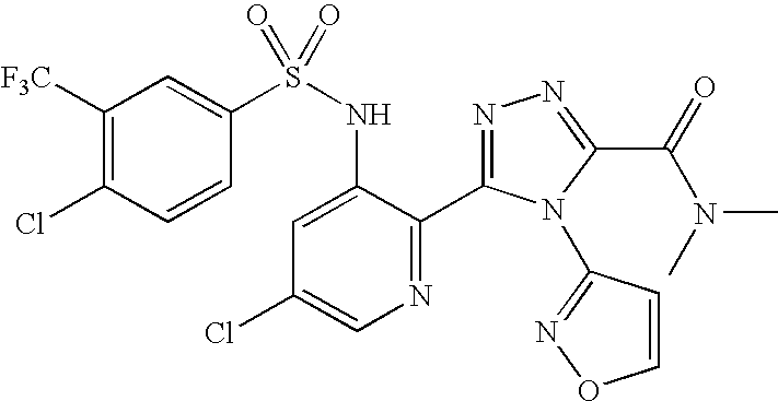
C1([F3C])=C(Cl)C=CC(S(NC2=CC(Cl)=CN=C2C2=NN=C(C(=O)N(C)C)N2C2=NOC=C2)(=O)=O)=C1
